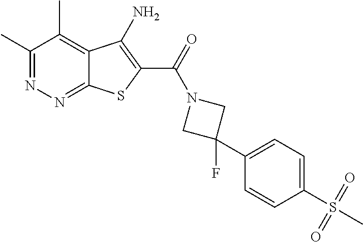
C1(C)=NN=C2C(=C1C)C(N)=C(C(=O)N1CC(F)(C3=CC=C(S(C)(=O)=O)C=C3)C1)S2
